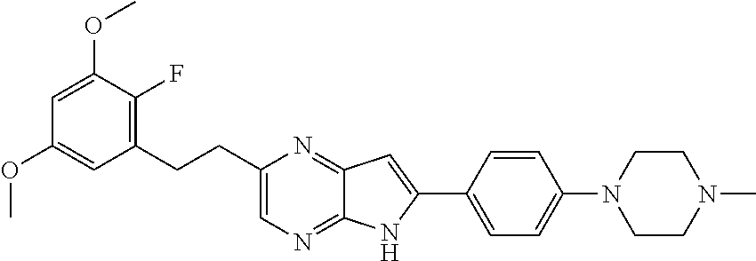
O(C1=CC(CCC2=CN=C3C(=N2)C=C(C2=CC=C(N4CCN(C)CC4)C=C2)N3)=C(F)C(OC)=C1)C
